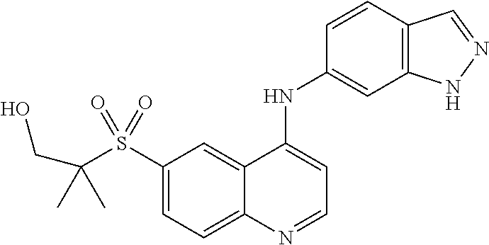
C1(S(C(CO)(C)C)(=O)=O)=CC=C2C(=C1)C(NC1=CC3=C(C=C1)C=NN3)=CC=N2
